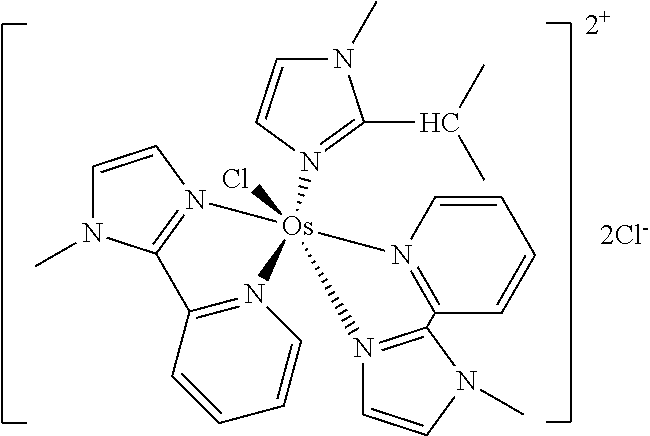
[2+].C(C1=N([Os]23(Cl)(N4=C(N(C)C=C4)C4=N2C=CC=C4)N2=C(C=CC=C2)C2=N3C=CN2C)C=CN1C)(C)C.[2Cl-]
